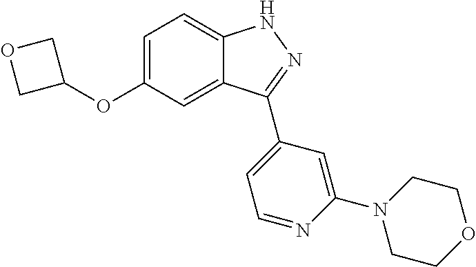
C1=C(OC2COC2)C=C2C(=C1)NN=C2C1=CC=NC(N2CCOCC2)=C1
